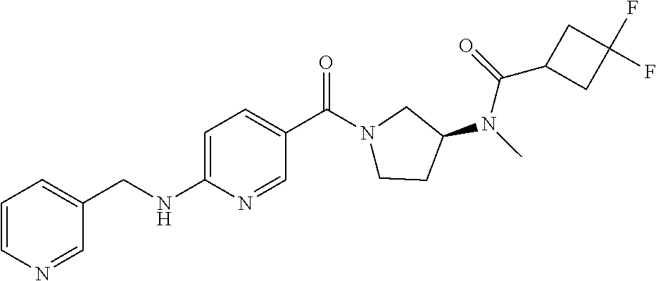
C1=CN=CC(CNC2=CC=C(C(N3CCC(N(C)C(=O)C4CC(F)(F)C4)C3)=O)C=N2)=C1
